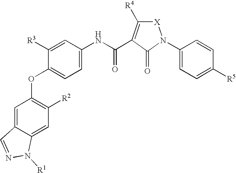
C1=C2C(=CC([R2])=C1OC1=CC=C(NC(=O)C3=C([R4])[X]N(C4=CC=C([R5])C=C4)C3=O)C=C1[R3])N([R1])N=C2
